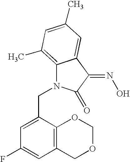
C(N1C2=C(C)C=C(C)C=C2C(=NO)C1=O)C1=CC(F)=CC2=C1OCOC2
